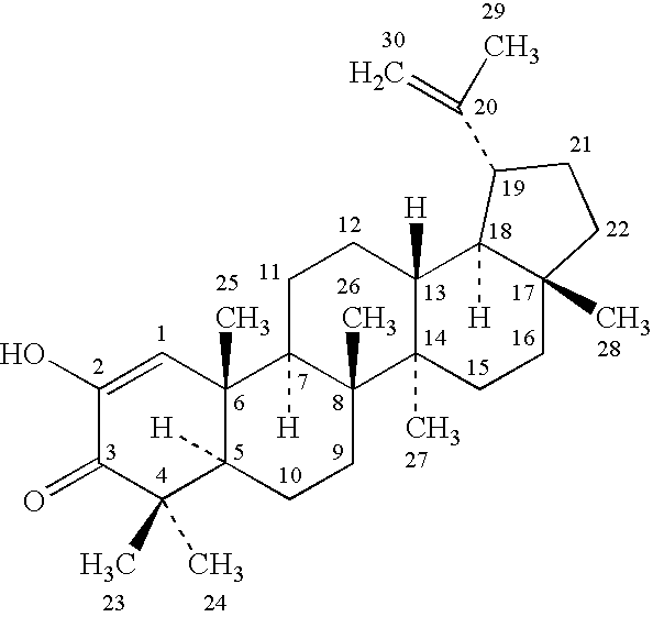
C1(C)(C)C2([H])C(C)(C=C(O)C1=O)C1([H])C(C)(C3(C)C([H])(C4([H])C(C)(CC3)CCC4C(=C)C)CC1)CC2
